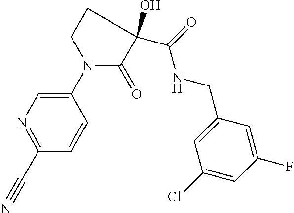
C1(N2C(=O)C(C(=O)NCC3=CC(Cl)=CC(F)=C3)(O)CC2)=CN=C(C#N)C=C1
